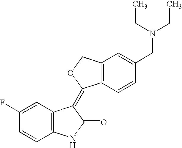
C1(F)=CC2=C(C=C1)NC(=O)C2=C1C2=C(CO1)C=C(CN(CC)CC)C=C2
